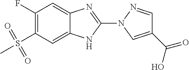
C1=C2C(=CC(F)=C1S(=O)(C)=O)N=C(N1C=C(C(O)=O)C=N1)N2
